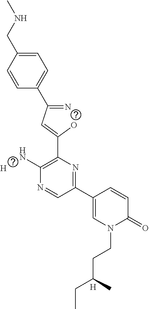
C1=CC(CNC)=CC=C1C(=N)C=C(O)C1=C(N)N=CC(C2=CN(CCC(CC)C)C(=O)C=C2)=N1.[H].[H]
